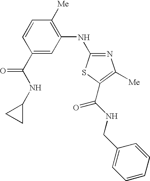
C1(C(NC2CC2)=O)=CC(NC2=NC([Me])=C(C(NCC3=CC=CC=C3)=O)S2)=C([Me])C=C1
